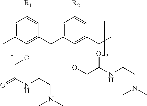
C1=C(C)C(OCC(=O)NCCN(C)C)=C(CC2=CC([R2])=CC(CC)=C2OCC(NCCN(C)C)=O)C=C1[R1]
